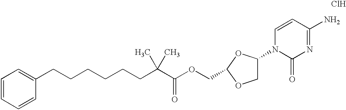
C1=CC=CC(CCCCCCC(C(OCC2OC(N3C(=O)N=C(N)C=C3)CO2)=O)(C)C)=C1.Cl
